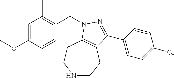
N1CCC2=C(CC1)N(CC1=C(C)C=C(OC)C=C1)N=C2C1=CC=C(Cl)C=C1
